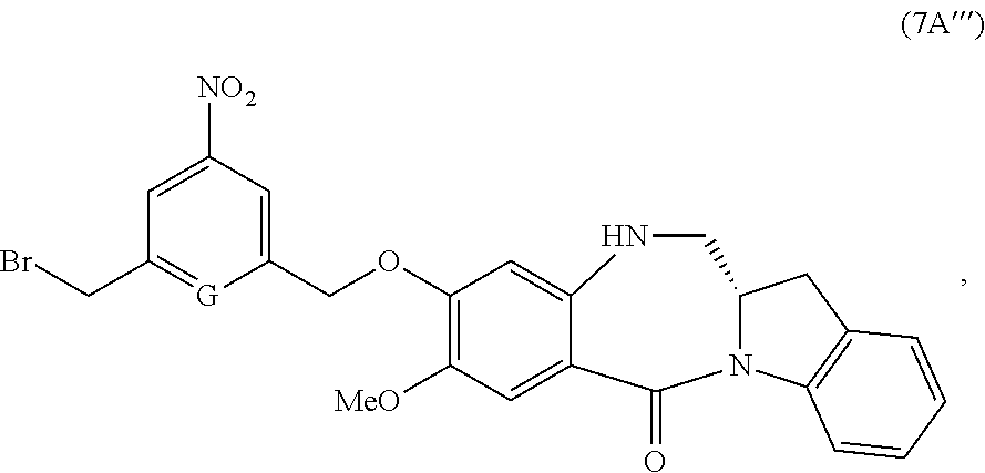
BrCC1=[G]C(COC2=C([MeO])C=C3C(=C2)NCC2N(C4=C(C2)C=CC=C4)C3=O)=CC([NO2])=C1
